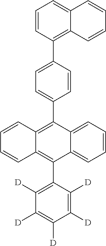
C1=CC(C2=CC=C(C3=C4C(=C(C5=C([D])C([D])=C([D])C([D])=C5[D])C5=CC=CC=C35)C=CC=C4)C=C2)=C2C(=C1)C=CC=C2
